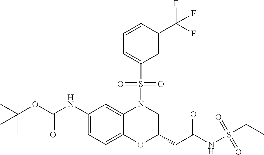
C1(NC(OC(C)(C)C)=O)=CC=C2C(=C1)N(S(C1=CC=CC(C(F)(F)F)=C1)(=O)=O)CC(CC(NS(CC)(=O)=O)=O)O2
